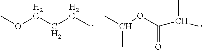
COCCCC.CC(OC(C(C)C)=O)C
